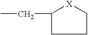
C1(CC)CCC[X]1
